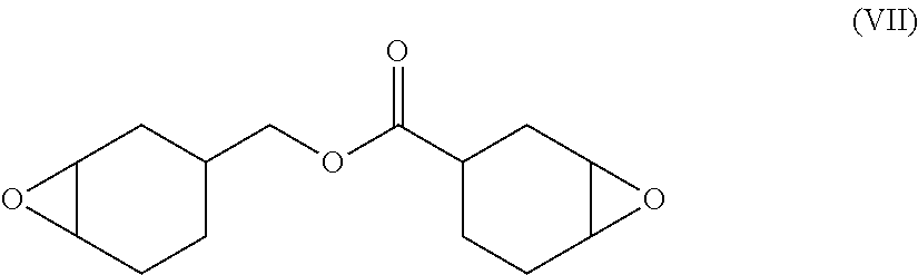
C12C(CCC(COC(C3CCC4C(C3)O4)=O)C1)O2
